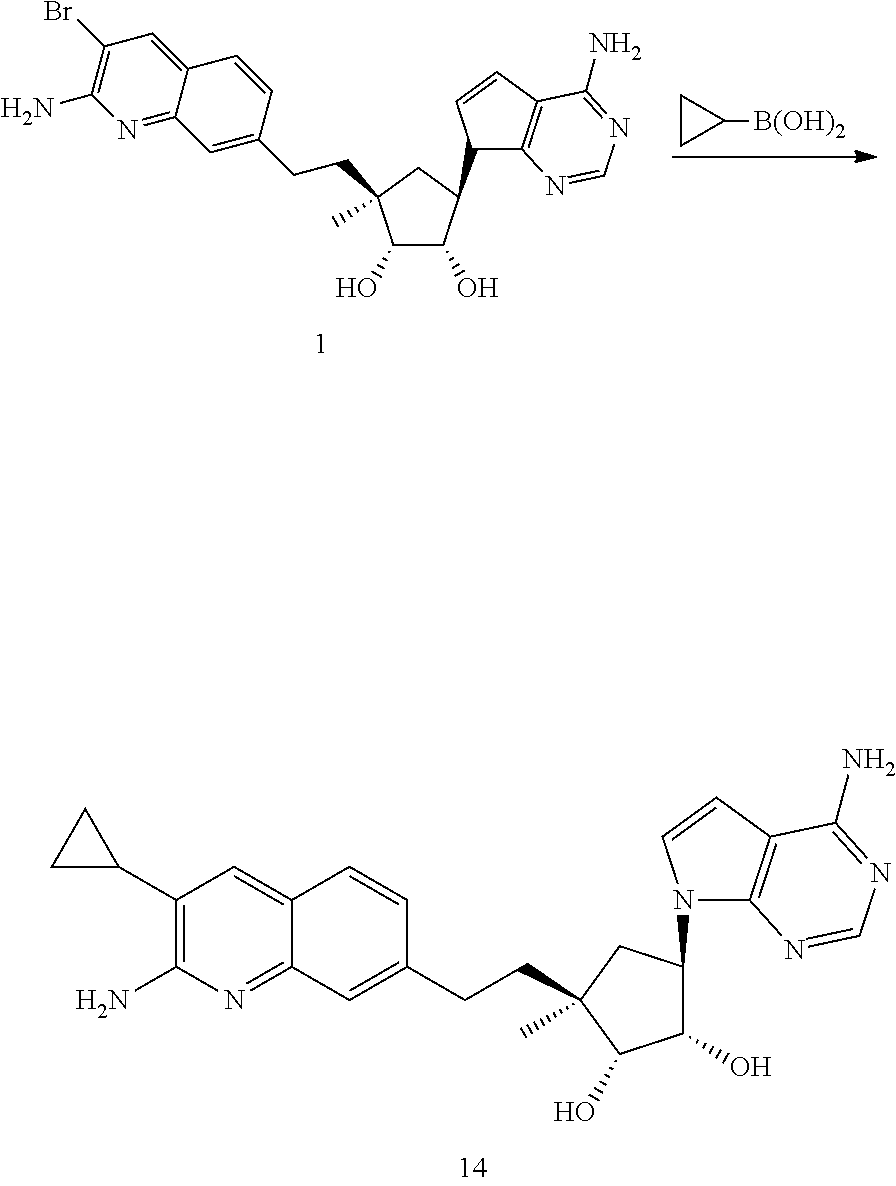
C1(O)C(O)C(C2C3=C(C=C2)C(N)=NC=N3)CC1(CCC1=CC2=NC(N)=C(Br)C=C2C=C1)C.C1([B(OH)2])CC1.C1(C2CC2)=C(N)N=C2C(=C1)C=CC(CCC1(C)CC(N3C4=C(C=C3)C(N)=NC=N4)C(O)C1O)=C2
